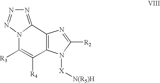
N1=C2N(N=N1)C([R3])=C([R4])C1=C2N=C([R2])N1[X][N(R5)H]
